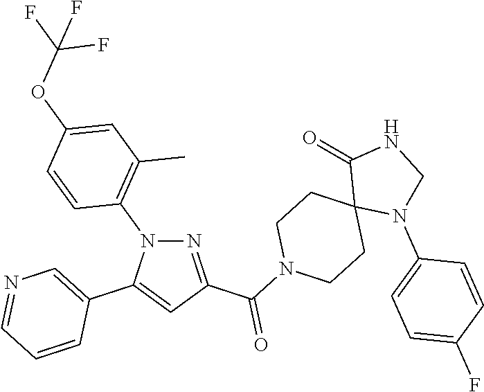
N1=C(C(N2CCC3(CC2)N(C2=CC=C(F)C=C2)CNC3=O)=O)C=C(C2=CN=CC=C2)N1C1=C(C)C=C(OC(F)(F)F)C=C1
